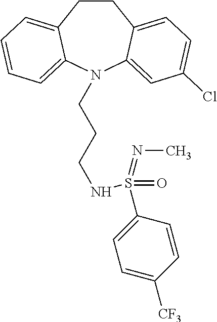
C1CC2=CC=C(Cl)C=C2N(CCCNS(C2=CC=C([CF3])C=C2)(=O)=NC)C2=CC=CC=C12
